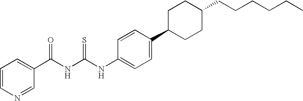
N(C(NC(C1=CC=CN=C1)=O)=S)C1=CC=C(C2CCC(CCCCCC)CC2)C=C1
